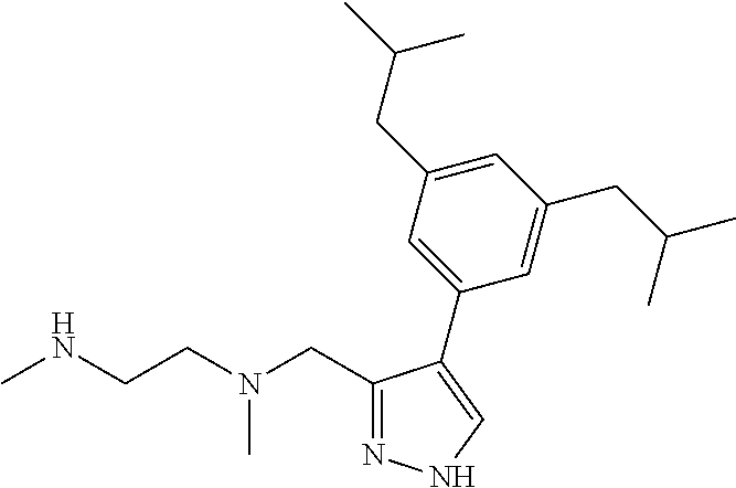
N1=C(CN(CCNC)C)C(C2=CC(CC(C)C)=CC(CC(C)C)=C2)=CN1
